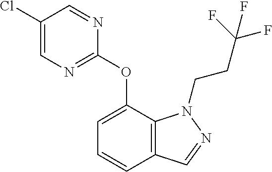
C1(Cl)=CN=C(OC2=CC=CC3=C2N(CCC(F)(F)F)N=C3)N=C1
